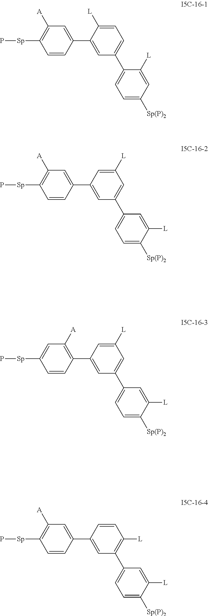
C1(C2=CC(C3=CC=C([Sp(P)2])C=C3[L])=CC=C2[L])=CC([A])=C([Sp]P)C=C1.C1(C2=CC(C3=CC=C([Sp(P)2])C([L])=C3)=CC([L])=C2)=CC([A])=C([Sp]P)C=C1.C1(C2=CC(C3=CC=C([Sp(P)2])C([L])=C3)=CC([L])=C2)=C([A])C=C([Sp]P)C=C1.C1(C2=CC(C3=CC=C([Sp(P)2])C([L])=C3)=C([L])C=C2)=CC([A])=C([Sp]P)C=C1
